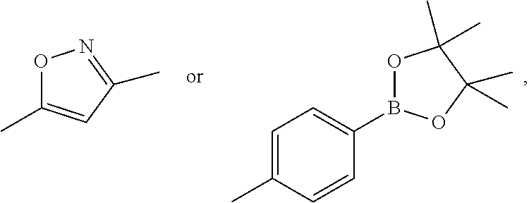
C1=C(C)C=CC(B2OC(C)(C)C(C)(C)O2)=C1.CC1=CC(C)=NO1
